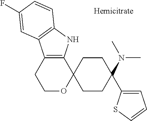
C12=C(NC3=C1C=C(F)C=C3)C1(OCC2)CCC(N(C)C)(C2=CC=CS2)CC1
